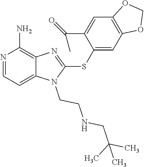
C12=CC=NC(N)=C1N=C(SC1=CC3=C(C=C1C(C)=O)OCO3)N2CCNCC(C)(C)C
